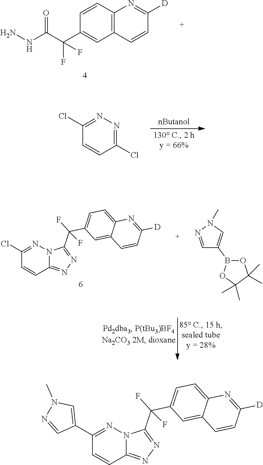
C1=CC2=C(C=C1C(F)(F)C(=O)NN)C=CC([D])=N2.C1(Cl)=NN=C(Cl)C=C1.N1=C(Cl)C=CC2=NN=C(C(C3=CC=C4C(=C3)C=CC([D])=N4)(F)F)N12.C1=NN(C)C=C1B1OC(C)(C)C(C)(C)O1.N1=C(C2=CN(C)N=C2)C=CC2=NN=C(C(C3=CC=C4C(=C3)C=CC([D])=N4)(F)F)N12
